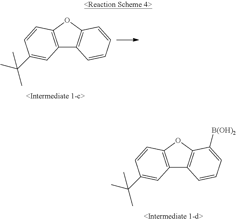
C12=C(OC3=C1C=CC=C3)C=CC(C(C)(C)C)=C2.C12=C(OC3=C1C=CC=C3[B(OH)2])C=CC(C(C)(C)C)=C2
